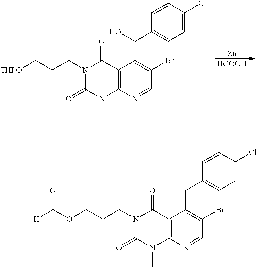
[HCOOH].[Zn].[THPO]CCCN1C(=O)N(C)C2=C(C1=O)C(C(O)C1=CC=C(Cl)C=C1)=C(Br)C=N2.O(CCCN1C(=O)N(C)C2=C(C1=O)C(CC1=CC=C(Cl)C=C1)=C(Br)C=N2)C([H])=O
